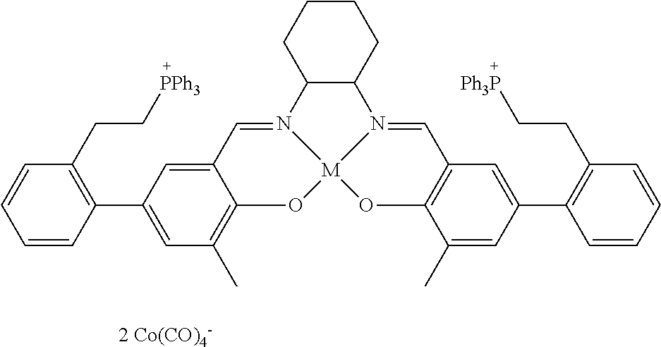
C12C(CCCC1)N1=CC3=C(O[M]14OC1=C(C)C=C(C5=C(CC[PPh3])C=CC=C5)C=C1C=N24)C(C)=CC(C1=C(CC[Ph3P])C=CC=C1)=C3.[2 Co(CO)4-]
